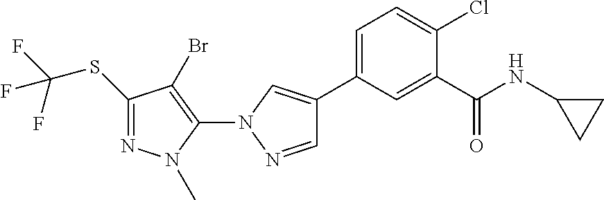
C(SC1=NN(C)C(N2N=CC(C3=CC=C(Cl)C(C(NC4CC4)=O)=C3)=C2)=C1Br)(F)(F)F
